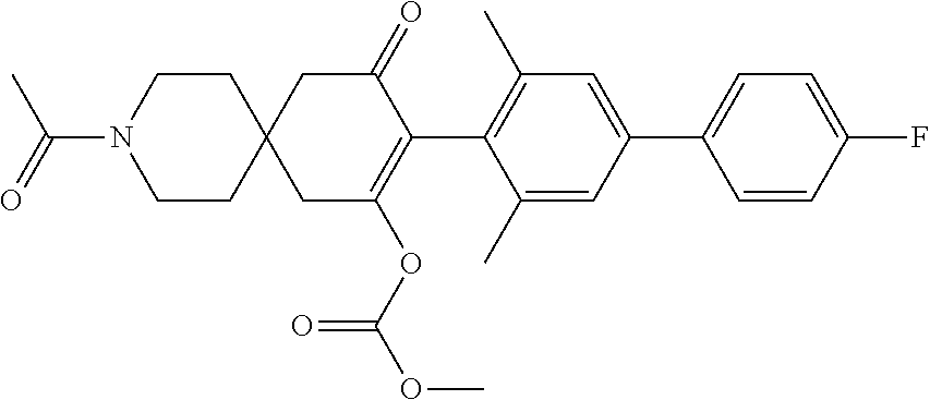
C1(C)=CC(C2=CC=C(F)C=C2)=CC(C)=C1C1=C(OC(OC)=O)CC2(CC1=O)CCN(C(C)=O)CC2
